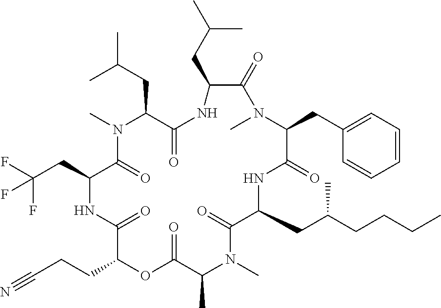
N1C(=O)C(CC(C)C)N(C)C(=O)C(CC(F)(F)F)NC(=O)C(CCC#N)OC(=O)C(C)N(C)C(=O)C(CC(CCCC)C)NC(=O)C(CC2=CC=CC=C2)N(C)C(=O)C1CC(C)C
